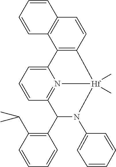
C12=C(C=CC3=C1C=CC=C3)[Hf]1(C)(C)N3=C(C=CC=C23)C(C2=C(C(C)C)C=CC=C2)N1C1=CC=CC=C1
